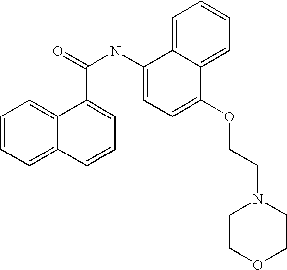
C1=CC=C2C(=C1)C(C(=O)NC1=CC=C(OCCN3CCOCC3)C3=CC=CC=C13)=CC=C2
